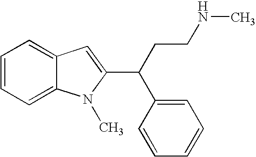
C1=CC=C2C(=C1)C=C(C(C1=CC=CC=C1)CCNC)N2C
